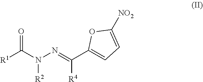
[R1]C(N(N=C(C1=CC=C([NO2])O1)[R4])[R2])=O
